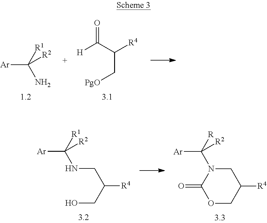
[Ar]C([R1])(N)[R2].O=C(C([R4])C[PgO])[H].[Ar]C([R1])(NCC([R4])CO)[R2].C1N(C([R])([Ar])[R2])C(=O)OCC1[R4]
